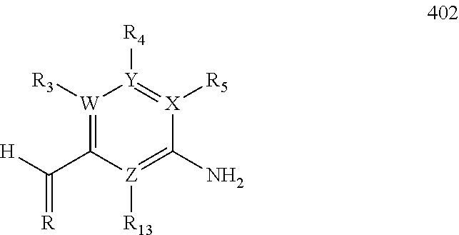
[W]1([R3])=C(C([H])=[R])[Z]([R13])=C(N)[X]([R5])=[Y]1[R4]
